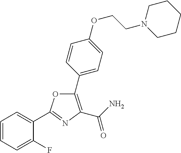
C1=CC=C(F)C(C2=NC(C(=O)N)=C(C3=CC=C(OCCN4CCCCC4)C=C3)O2)=C1
